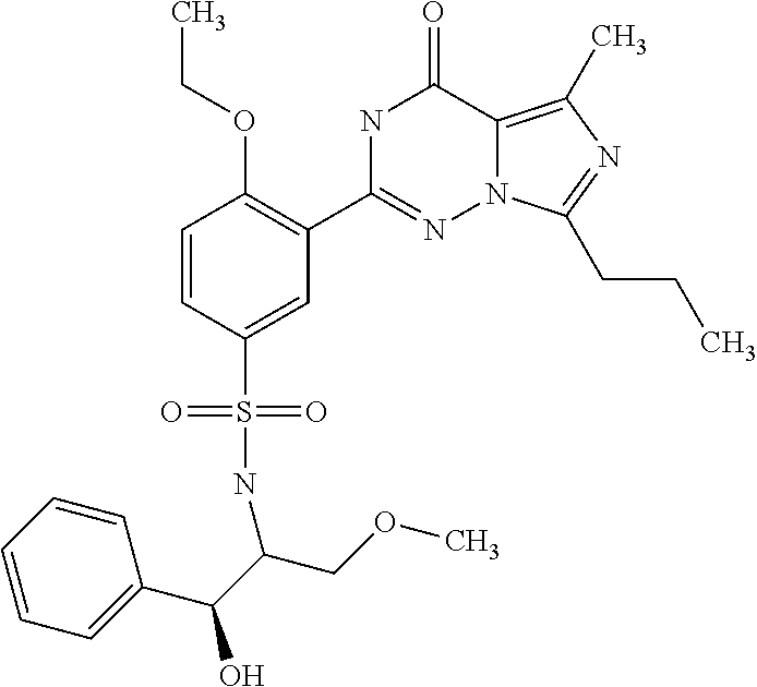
C1=CC(S(=O)(=O)NC(C(C2=CC=CC=C2)O)COC)=CC(C2=NN3C(=C(C)N=C3CCC)C(=O)N2)=C1OCC
